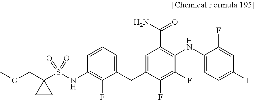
C1=CC=C(CC2=CC(C(N)=O)=C(NC3=CC=C(I)C=C3F)C(F)=C2F)C(F)=C1NS(=O)(=O)C1(COC)CC1
